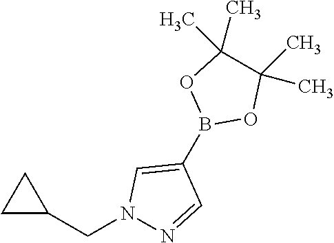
B1(C2=CN(CC3CC3)N=C2)OC(C)(C)C(C)(C)O1
